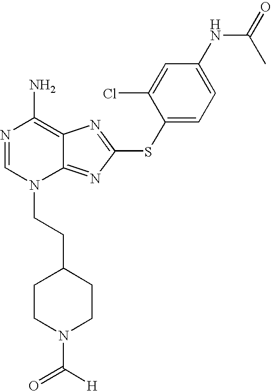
N1=CN(CCC2CCN(C([H])=O)CC2)C2=NC(SC3=CC=C(NC(=O)C)C=C3Cl)=NC2=C1N
